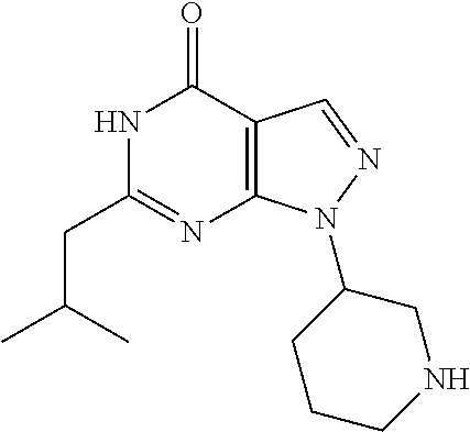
N1C(CC(C)C)=NC2=C(C1=O)C=NN2C1CCCNC1
